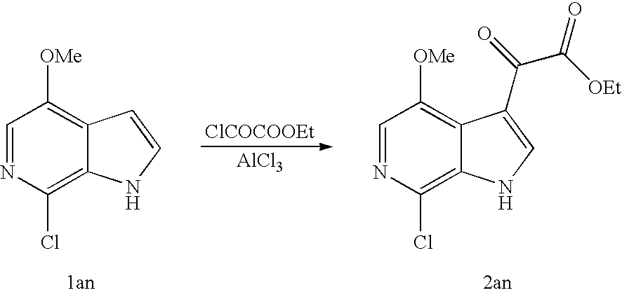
C1=NC(Cl)=C2C(=C1[OMe])C=CN2.[ClCOCOOEt].[AlCl3].C1=NC(Cl)=C2C(=C1[OMe])C(C(=O)C([OEt])=O)=CN2
